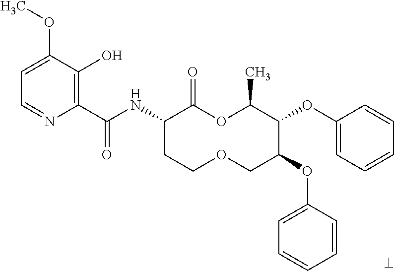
C1(C(NC2CCOCC(OC3=CC=CC=C3)C(OC3=CC=CC=C3)C(C)OC2=O)=O)=C(O)C(OC)=CC=N1
